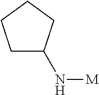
C1C(N[M])CCC1
